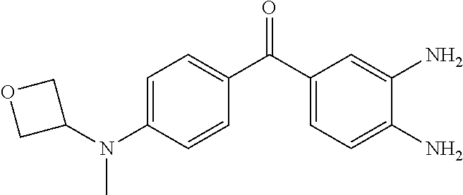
C1=C(N(C)C2COC2)C=CC(C(C2=CC=C(N)C(N)=C2)=O)=C1
